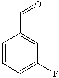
C1=CC=C(F)C=C1C=O
